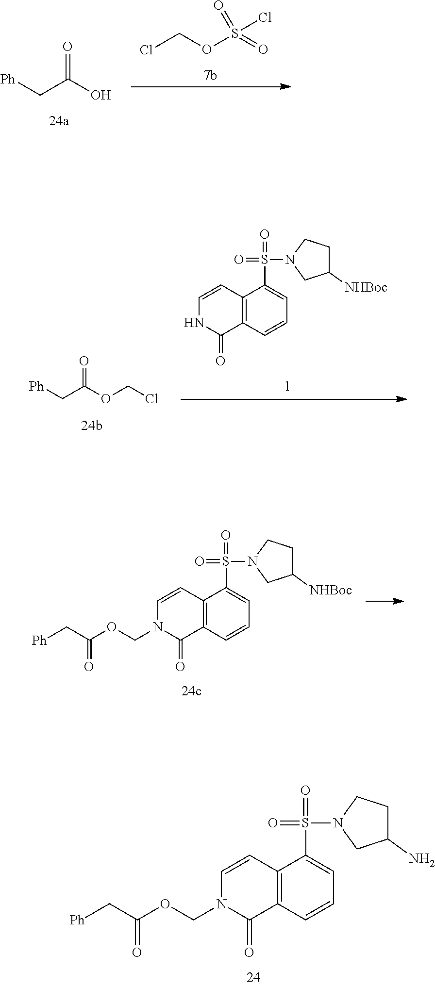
C12=C(C=CC=C1S(N1CC(N)CC1)(=O)=O)C(=O)N(COC(=O)C[Ph])C=C2.C12=C(C=CC=C1S(N1CC([NHBoc])CC1)(=O)=O)C(=O)NC=C2.C(OCCl)(=O)C[Ph].OC(C[Ph])=O.ClCOS(Cl)(=O)=O.C12=C(C=CC=C1S(N1CC([NHBoc])CC1)(=O)=O)C(=O)N(COC(=O)C[Ph])C=C2
